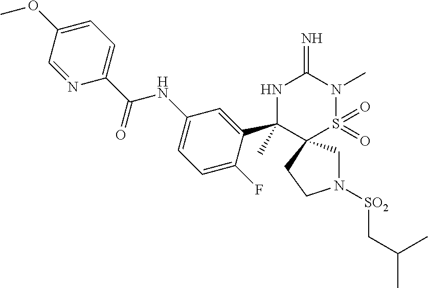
N1([SO2]CC(C)C)CC2(CC1)S(=O)(=O)N(C)C(=N)NC2(C1=CC(NC(C2=CC=C(OC)C=N2)=O)=CC=C1F)C
